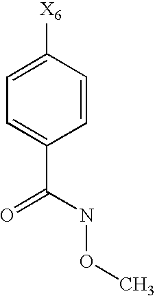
C1=C([X6])C=CC(C(NOC)=O)=C1
